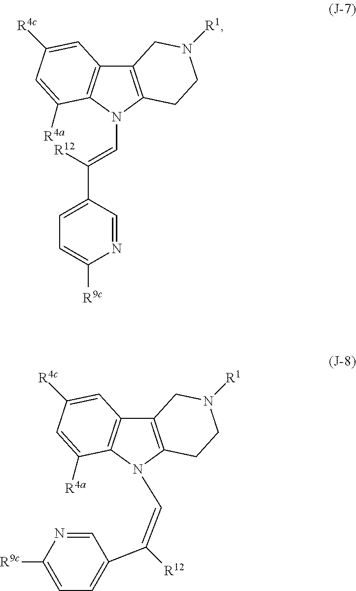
C12=C(N(C=C([R12])C3=CC=C([R9c])N=C3)C3=C1C=C([R4c])C=C3[R4a])CCN([R1])C2.C12=C(CCN([R1])C1)N(C=C(C1=CC=C([R9c])N=C1)[R12])C1=C2C=C([R4c])C=C1[R4a]
